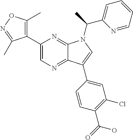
C12=NC=C(C3=C(C)ON=C3C)N=C1N(C(C1=CC=CC=N1)C)C=C2C1=CC(Cl)=C(C(=O)O)C=C1
